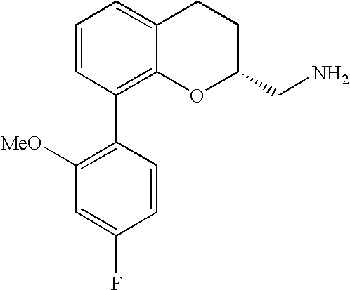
C1=CC(C2=C([MeO])C=C(F)C=C2)=C2C(=C1)CCC(CN)O2
